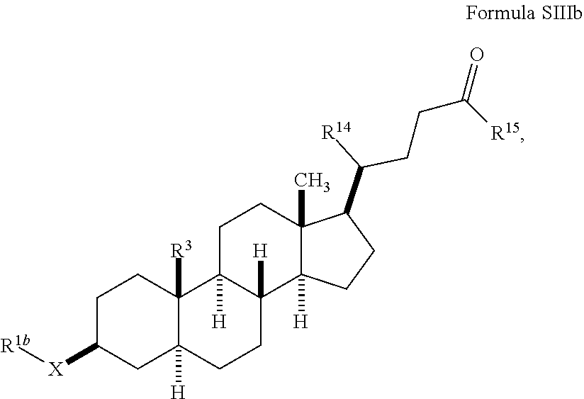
C1C([X][R1b])CC2([H])C([R3])(C1)C1([H])C([H])(CC2)C2([H])C(C)(CC1)C(C([R14])CCC(=O)[R15])CC2
